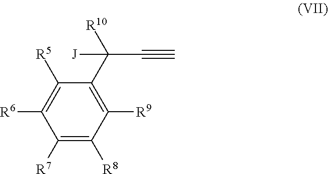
C1([R7])=C([R8])C([R9])=C(C([R10])([J])C#C)C([R5])=C1[R6]
